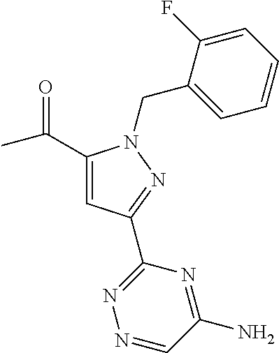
C1(C(C)=O)=CC(C2=NN=CC(N)=N2)=NN1CC1=CC=CC=C1F
